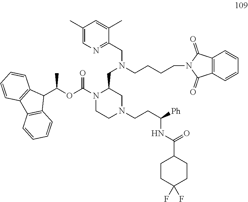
C1CN(C(OC(C2C3=C(C4=C2C=CC=C4)C=CC=C3)C)=O)C(CN(CC2=NC=C(C)C=C2C)CCCCN2C(=O)C3=C(C2=O)C=CC=C3)CN1CCC(NC(C1CCC(F)(F)CC1)=O)[Ph]
